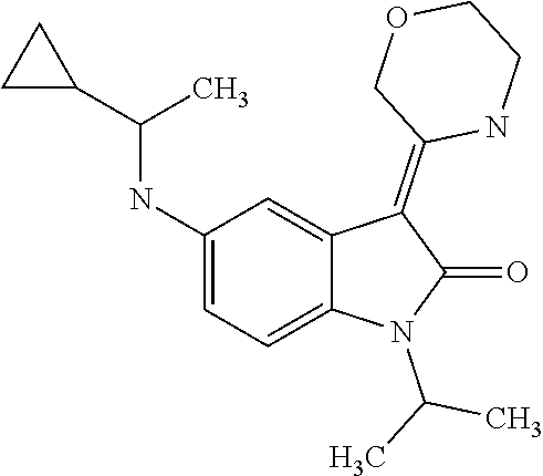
CC(N1C(=O)C(=C2COCCN2)C2=CC(NC(C3CC3)C)=CC=C12)C
